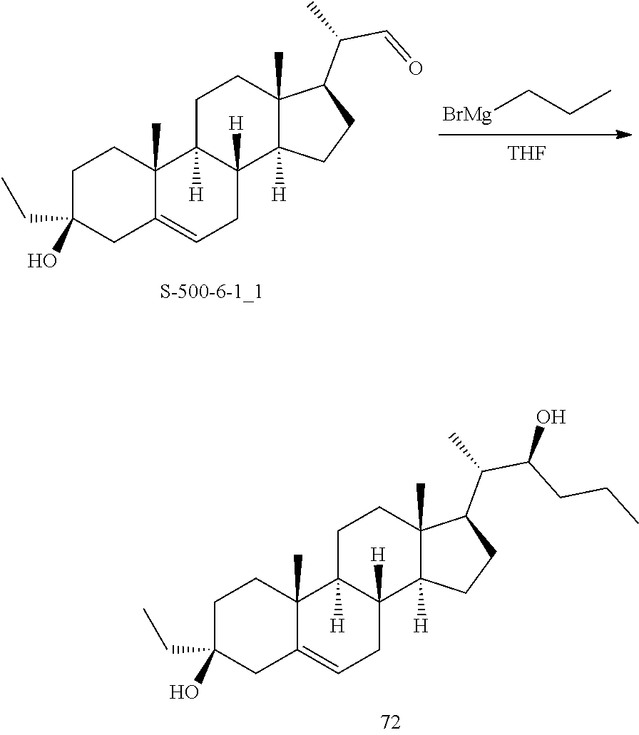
[BrMg]CCC.[THF].C(=O)C(C)C1C2(C)CCC3([H])C4(C)CCC(O)(CC)CC4=CCC3([H])C2([H])CC1.C(CCC)(C(C)C1C2(C)CCC3([H])C4(C)CCC(O)(CC)CC4=CCC3([H])C2([H])CC1)O
